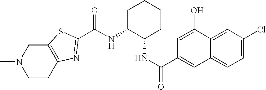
N(C1C(NC(=O)C2=CC3=CC=C(Cl)C=C3C(O)=C2)CCCC1)C(=O)C1=NC2=C(CN(C)CC2)S1
